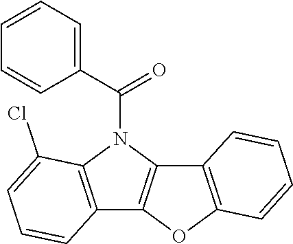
C12=C(N(C(C3=CC=CC=C3)=O)C3=C1OC1=C3C=CC=C1)C(Cl)=CC=C2
